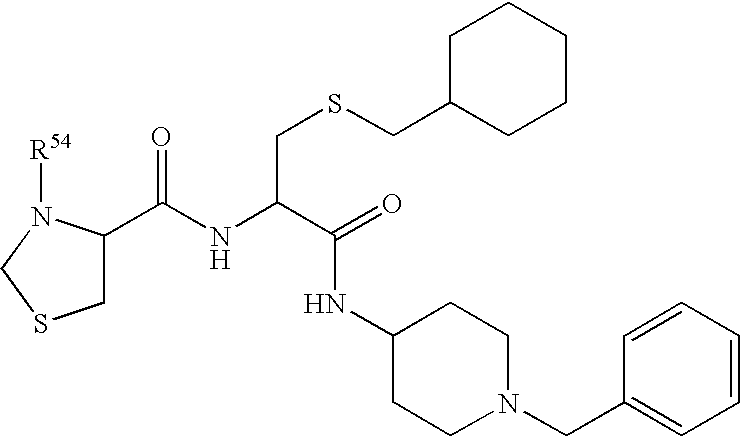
C1C(C(NC(C(NC2CCN(CC3=CC=CC=C3)CC2)=O)CSCC2CCCCC2)=O)N([R54])CS1
